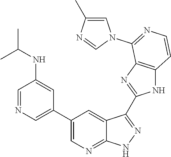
C1=NC=C(C2=CN=C3C(=C2)C(C2=NC4=C(N2)C=CN=C4N2C=C(C)N=C2)=NN3)C=C1NC(C)C
